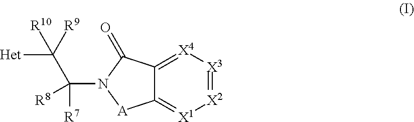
C12=[X1][X2]=[X3][X4]=C1C(=O)N(C(C([Het])([R10])[R9])([R7])[R8])[A]2
